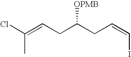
C(CC(CC=CI)[OPMB])=C(C)Cl
